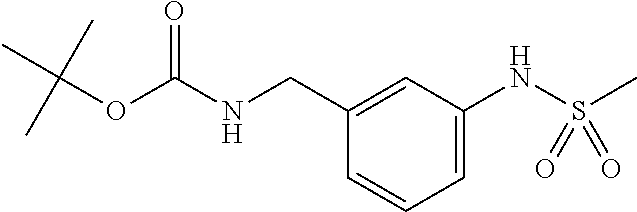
C(NC(=O)OC(C)(C)C)C1=CC(NS(C)(=O)=O)=CC=C1
